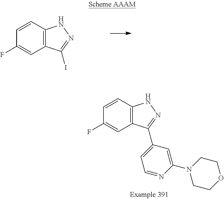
C1=CC2=C(C=C1F)C(I)=NN2.C1=CC2=C(C=C1F)C(C1=CC=NC(N3CCOCC3)=C1)=NN2
